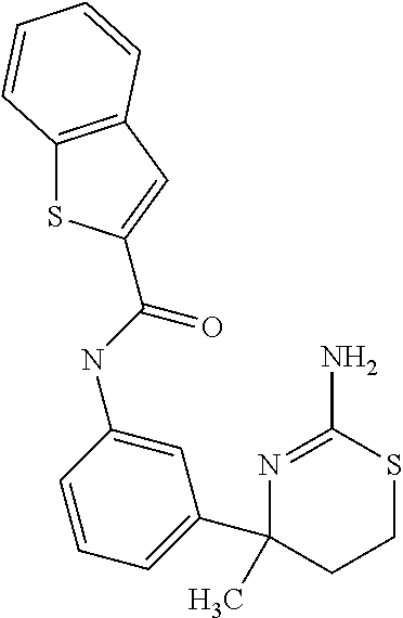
N1=C(N)SCCC1(C1=CC=CC(NC(=O)C2=CC3=C(S2)C=CC=C3)=C1)C
